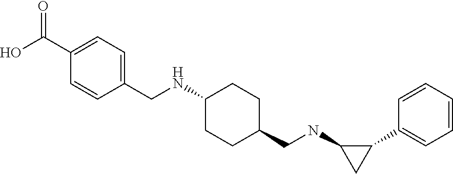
C1=CC=CC(C2C(NCC3CCC(NCC4=CC=C(C(O)=O)C=C4)CC3)C2)=C1
